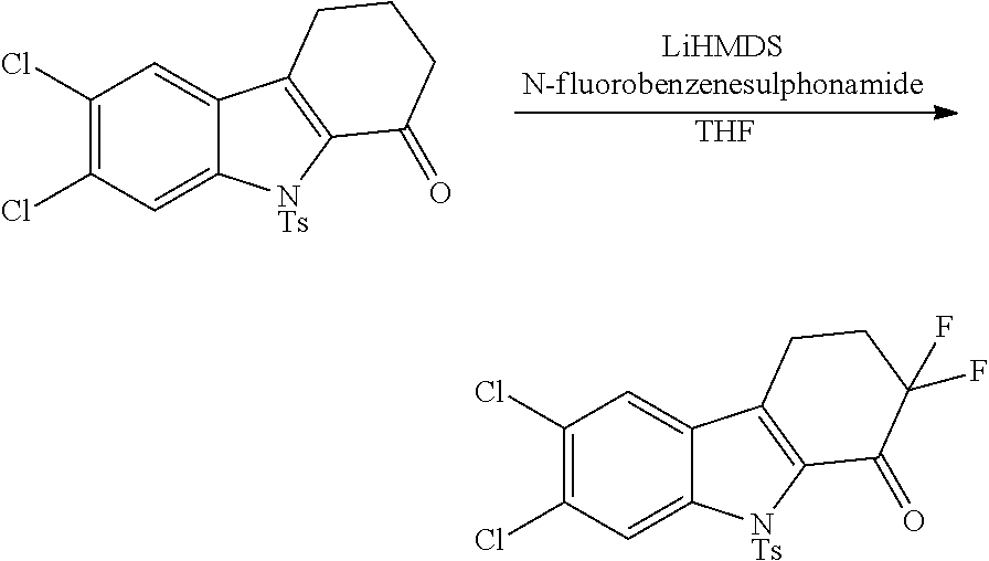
C1(Cl)=C(Cl)C=C2C(=C1)C1=C([NTs]2)C(=O)CCC1.[THF].C1(Cl)=C(Cl)C=C2C(=C1)C1=C([NTs]2)C(=O)C(F)(F)CC1
